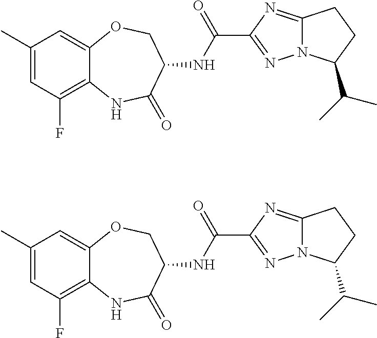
C1(C)=CC(F)=C2C(=C1)OCC(NC(C1=NN3C(=N1)CCC3C(C)C)=O)C(=O)N2.C1(C)=CC(F)=C2C(=C1)OCC(NC(C1=NN3C(=N1)CCC3C(C)C)=O)C(=O)N2
